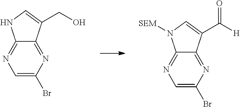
C1=C(Br)N=C2C(=N1)NC=C2CO.C1=C(Br)N=C2C(=N1)N([SEM])C=C2C([H])=O
